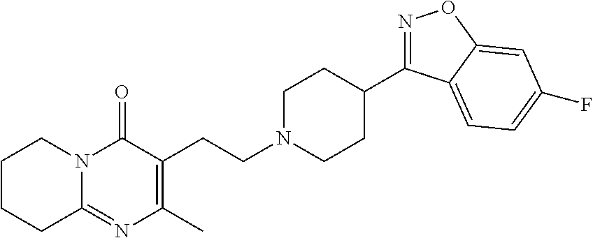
C1CCC2=NC(C)=C(CCN3CCC(C4=NOC5=CC(F)=CC=C45)CC3)C(=O)N2C1
